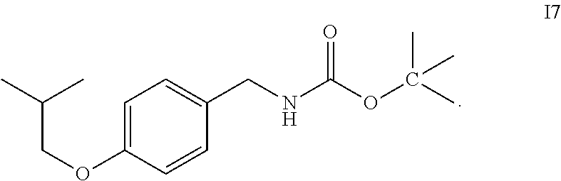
C1=C(OCC(C)C)C=CC(CNC(OC(C)(C)C)=O)=C1
